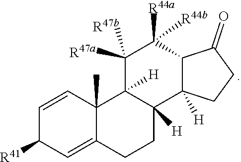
C1=CC2(C)C(=CC1[R41])CCC1([H])C2([H])C([R47b])([R47a])C([R44a])([R44b])C2C1([H])CCC2=O
